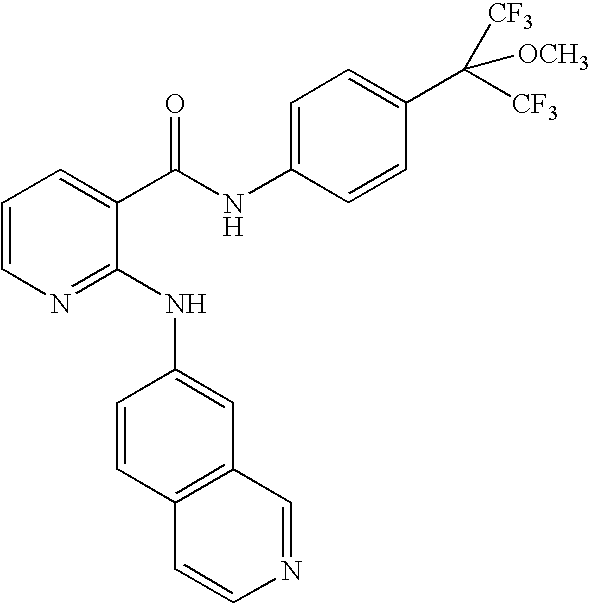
C1=CN=C(NC2=CC3=C(C=C2)C=CN=C3)C(C(=O)NC2=CC=C(C([CF3])([CF3])[OCH3])C=C2)=C1
